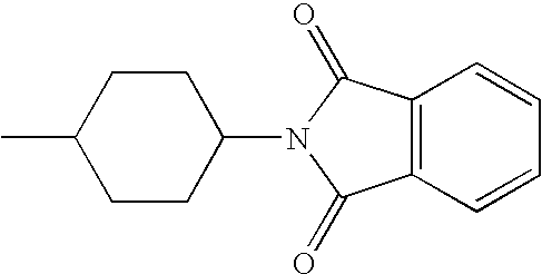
C1CC(C)CCC1N1C(=O)C2=C(C1=O)C=CC=C2
